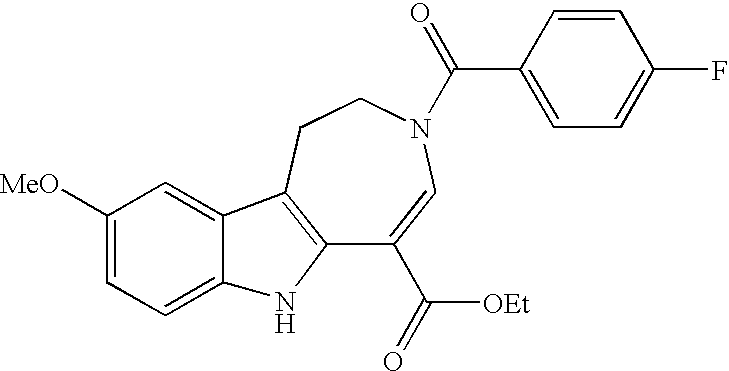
C12=C(CCN(C(=O)C3=CC=C(F)C=C3)C=C1C([OEt])=O)C1=CC([MeO])=CC=C1N2
